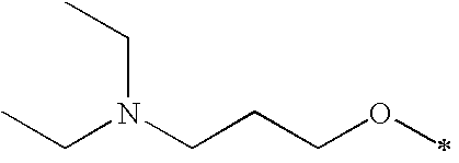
CCN(CCCOC)CC
